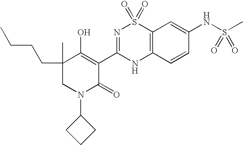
C12=C(C=CC(NS(C)(=O)=O)=C1)NC(C1=C(O)C(C)(CCCC)CN(C3CCC3)C1=O)=NS2(=O)=O
